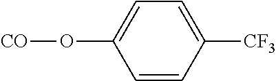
C1=C([CF3])C=CC(O[CO])=C1
